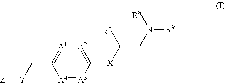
[Z][Y]CC1=[A1][A2]=C([X]C(CN([R9])[R8])[R7])[A3]=[A4]1
